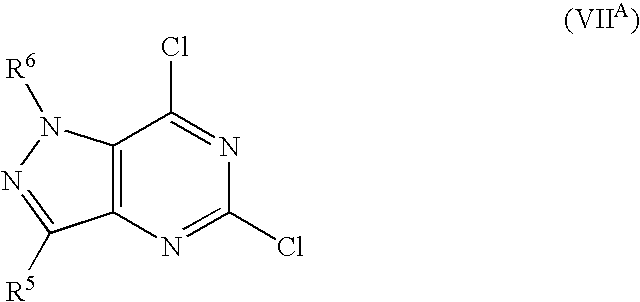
C12=C(N=C(Cl)N=C1Cl)C([R5])=NN2[R6]
